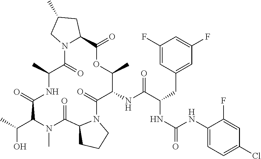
C1(NC(C(CC2=CC(F)=CC(F)=C2)NC(=O)NC2=CC=C(Cl)C=C2F)=O)C(=O)N2C(C(=O)N(C)C(C(O)C)C(=O)NC(C)C(=O)N3C(C(=O)OC1C)CC(C)C3)CCC2
